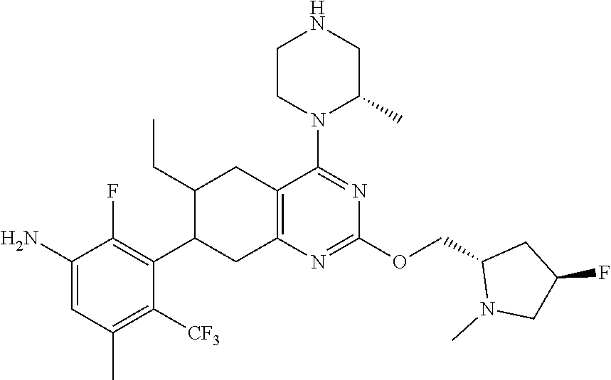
C1CN(C2=NC(OCC3N(C)CC(F)C3)=NC3=C2CC(CC)C(C2=C(F)C(N)=CC(C)=C2[CF3])C3)C(C)CN1
